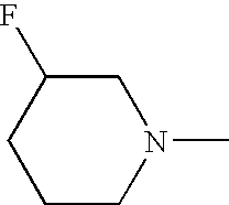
C1CN(C)CC(F)C1
